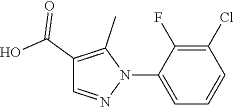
C1=C(N2C(C)=C(C(=O)O)C=N2)C(F)=C(Cl)C=C1
